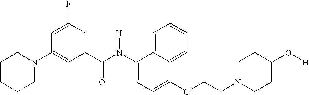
C1=C2C(=CC=C1)C(OCCN1CCC(O[H])CC1)=CC=C2N(C(C1=CC(F)=CC(N2CCCCC2)=C1)=O)[H]
